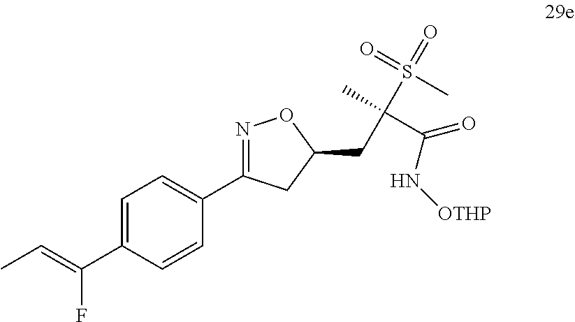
C1=C(C(=CC)F)C=CC(C2=NOC(CC(C)(S(=O)(C)=O)C(=O)N[OTHP])C2)=C1
